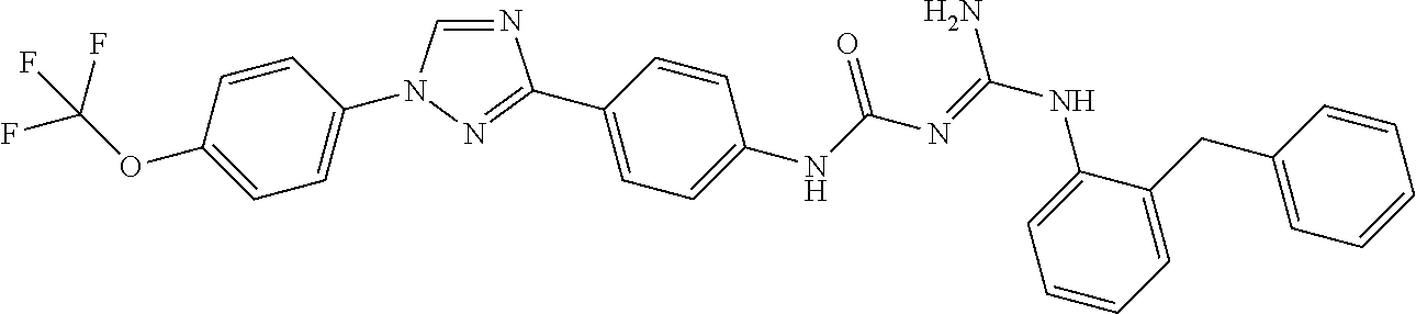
N1=CN(C2=CC=C(OC(F)(F)F)C=C2)N=C1C1=CC=C(NC(N=C(NC2=CC=CC=C2CC2=CC=CC=C2)N)=O)C=C1
